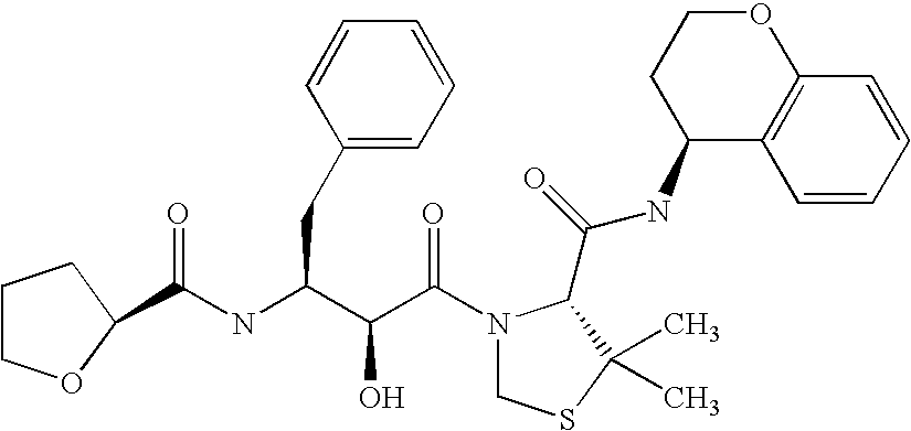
C(NC(C(C(N1CSC(C)(C)C1C(NC1C2=C(OCC1)C=CC=C2)=O)=O)O)CC1=CC=CC=C1)(=O)C1OCCC1
